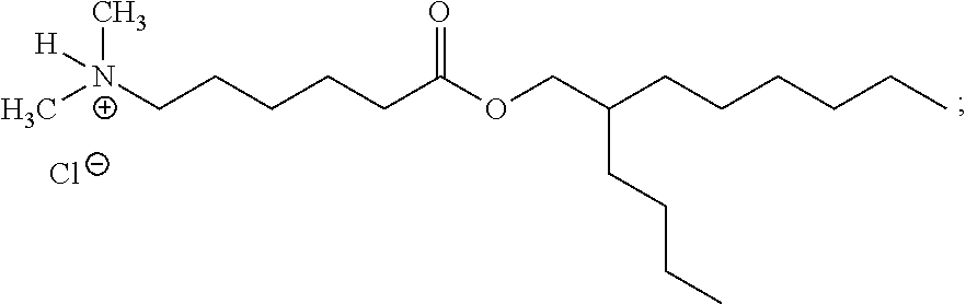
C[N+](C)(CCCCCC(OCC(CCCC)CCCCCC)=O)[H].[Cl-]
